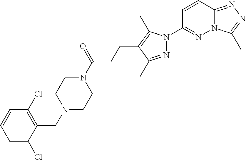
N12C(=NN=C1C)C=CC(N1N=C(C)C(CCC(N3CCN(CC4=C(Cl)C=CC=C4Cl)CC3)=O)=C1C)=N2
